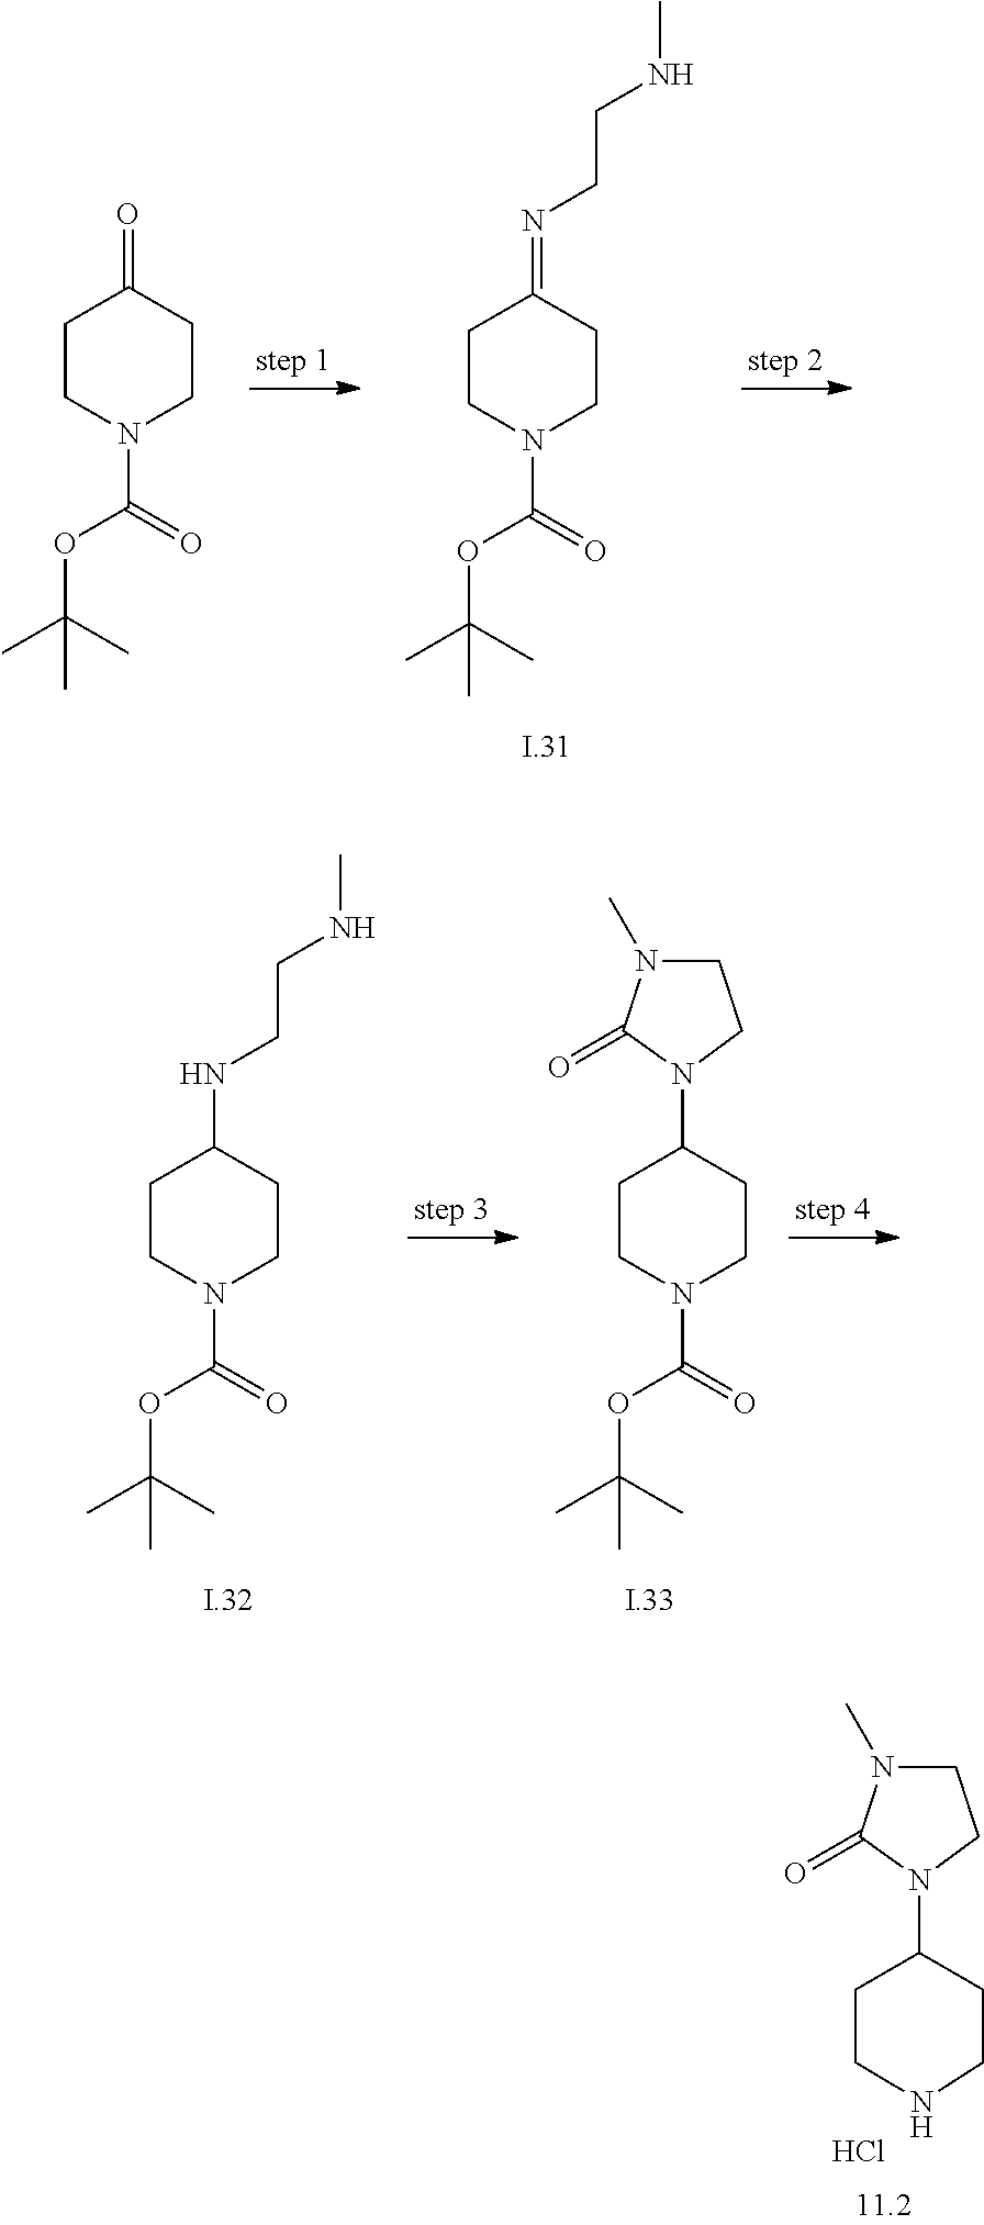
C1CNCCC1N1CCN(C)C1=O.Cl.C1CN(C(OC(C)(C)C)=O)CCC1=NCCNC.C1CN(C(OC(C)(C)C)=O)CCC1=O.C1CN(C(OC(C)(C)C)=O)CCC1NCCNC.C1CN(C(OC(C)(C)C)=O)CCC1N1CCN(C)C1=O
